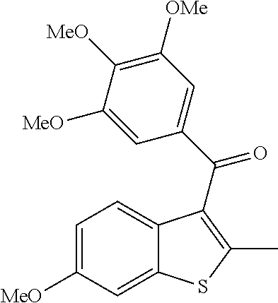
C12=CC([MeO])=CC=C1C(C(C1=CC([OMe])=C([MeO])C([MeO])=C1)=O)=C(C)S2
